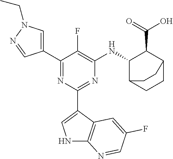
C1(C2=CN(CC)N=C2)=NC(C2=CNC3=C2C=C(F)C=N3)=NC([HN]C2C(C(=O)O)C3CCC2CC3)=C1F
